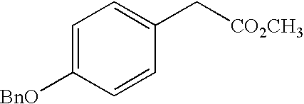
C1=C([BnO])C=CC(C[CO2CH3])=C1
